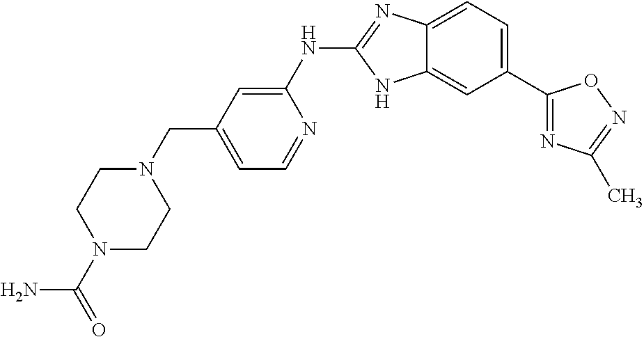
C12=CC=C(C3=NC(C)=NO3)C=C1NC(NC1=CC(CN3CCN(C(N)=O)CC3)=CC=N1)=N2
